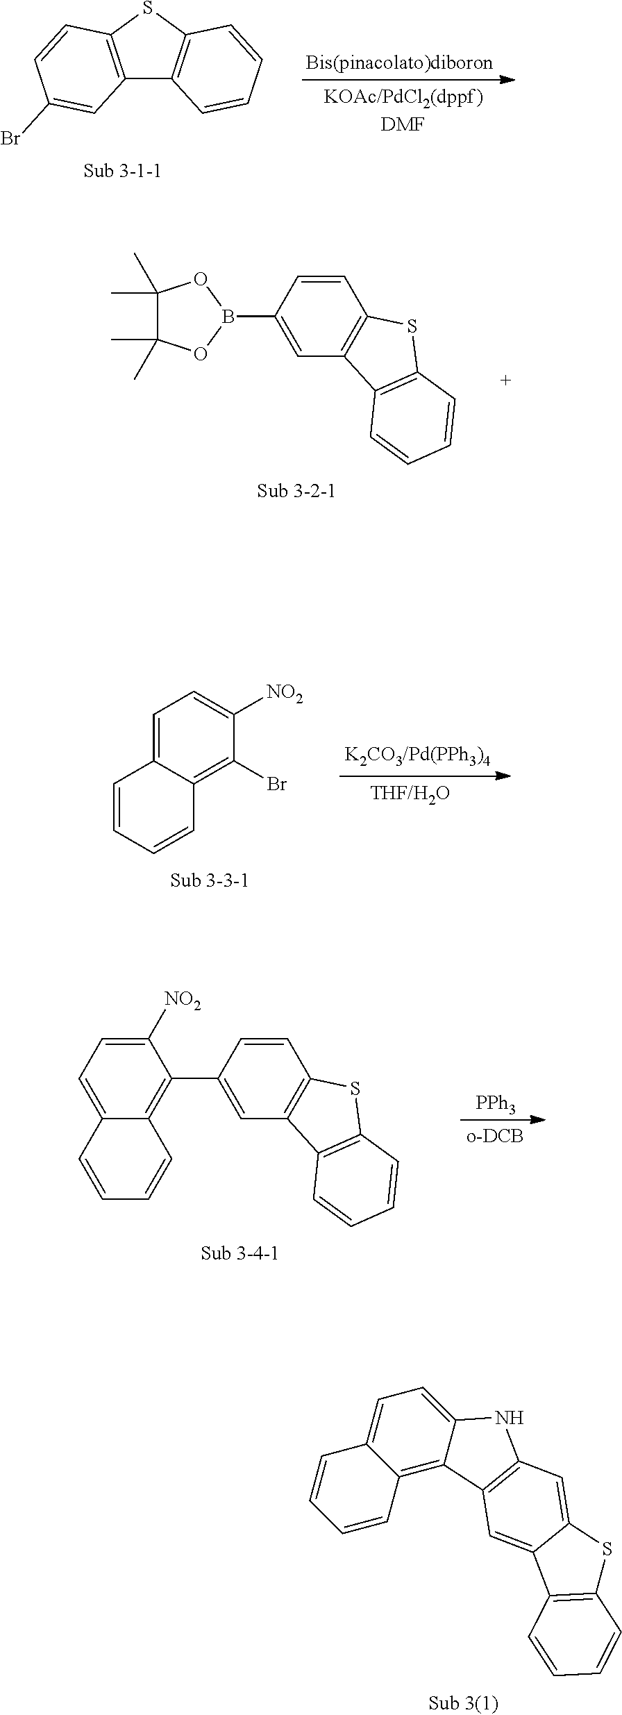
C12=C(SC3=C1C=CC=C3)C=CC(Br)=C2.C1=CC(B2OC(C)(C)C(C)(C)O2)=CC2=C1SC1=C2C=CC=C1.C1=C2C(=C(Br)C([NO2])=C1)C=CC=C2.[PPh3].C1=CC(C2=C3C(=CC=C2[NO2])C=CC=C3)=CC2=C1SC1=C2C=CC=C1.C12=C3C(=CC=C1C=CC=C2)NC1=C3C=C2C(=C1)SC1=C2C=CC=C1
